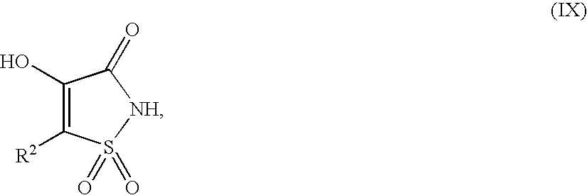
C1(O)=C([R2])S(=O)(=O)[NH]C1=O
